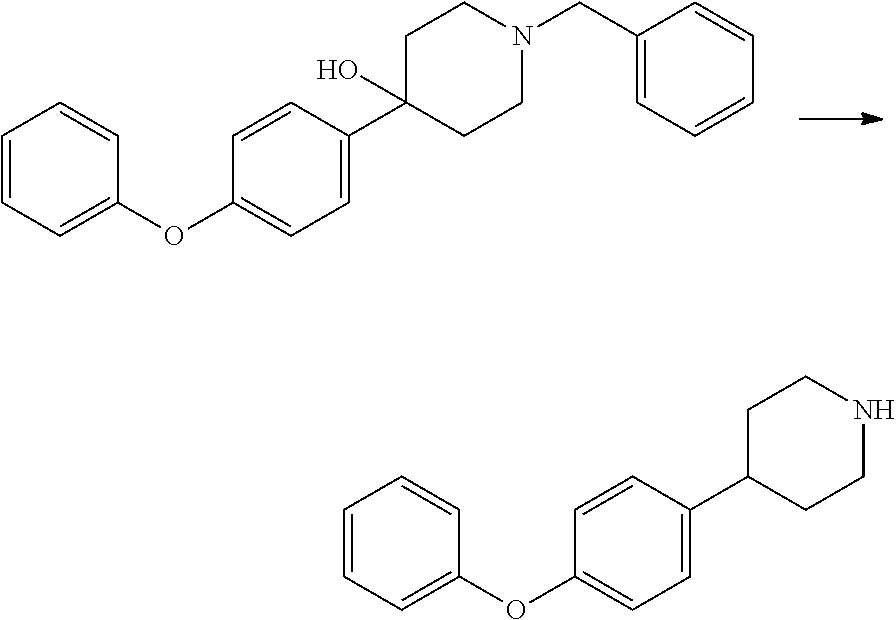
C1=CC=C(OC2=CC=C(C3(O)CCN(CC4=CC=CC=C4)CC3)C=C2)C=C1.C1=CC=C(OC2=CC=C(C3CCNCC3)C=C2)C=C1
